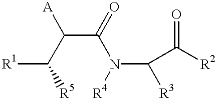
C([R5])(C(C(N([R4])C(C([R2])=O)[R3])=O)[A])[R1]
